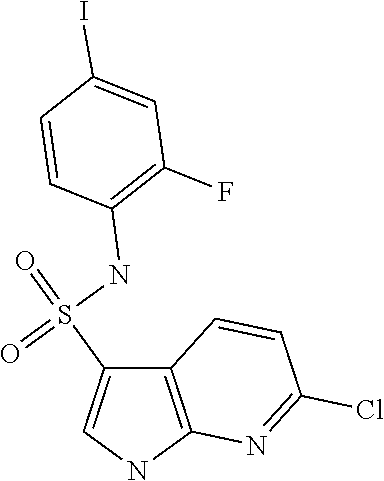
C12=C(NC=C1S(=O)(NC1=C(F)C=C(I)C=C1)=O)N=C(Cl)C=C2
